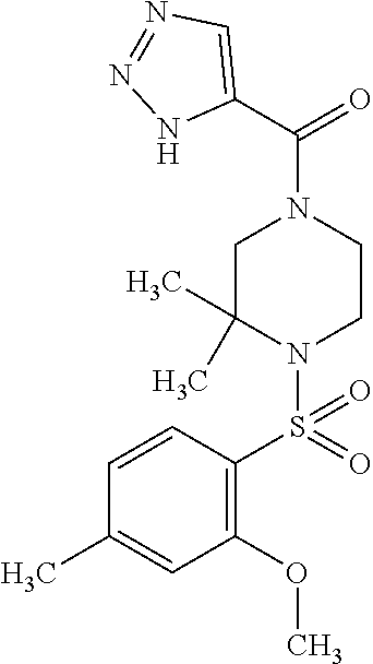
C1=CC(S(N2C(C)(C)CN(C(C3=CN=NN3)=O)CC2)(=O)=O)=C(OC)C=C1C
